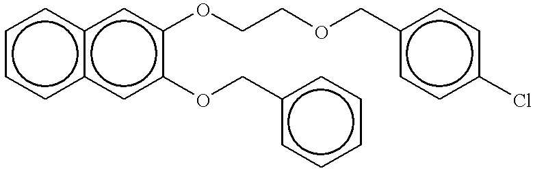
c1ccc2c(c1)cc(OCCOCc1ccc(Cl)cc1)c(OCc1ccccc1)c2
